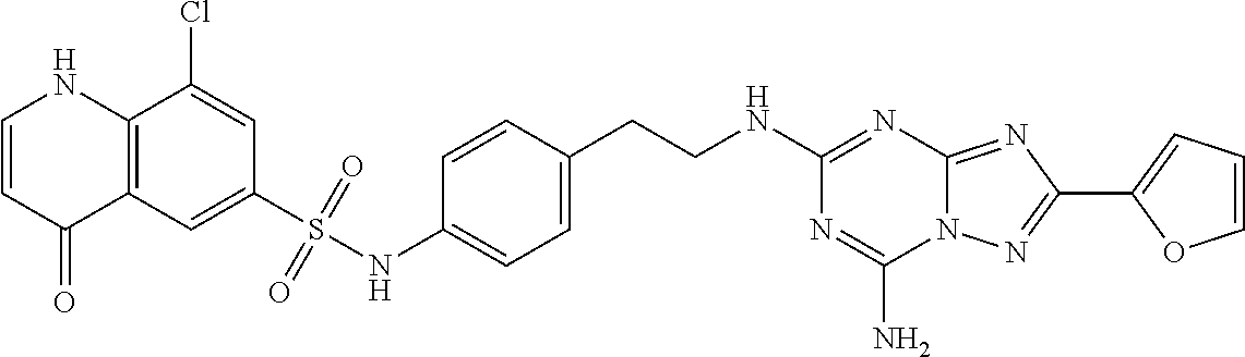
C1=CC(=O)C2=C(N1)C(Cl)=CC(S(NC1=CC=C(CCNC3=NC4=NC(C5=CC=CO5)=NN4C(N)=N3)C=C1)(=O)=O)=C2
